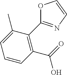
C1(C(=O)O)=C(C2=NC=CO2)C(C)=CC=C1
